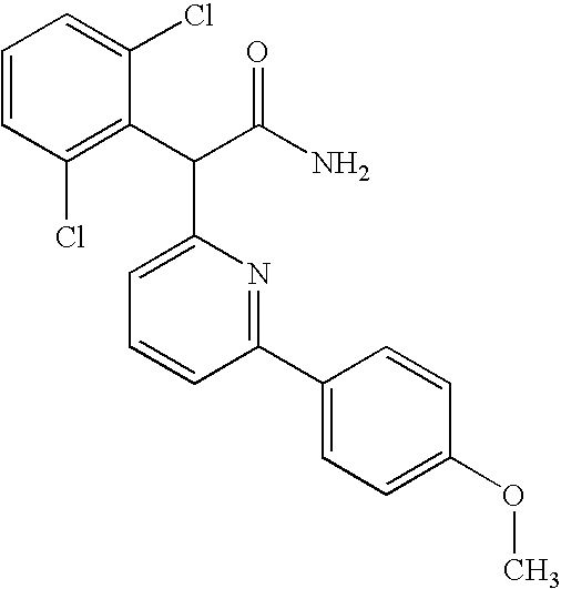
C1=CC=C(Cl)C(C(C(N)=O)C2=CC=CC(C3=CC=C(OC)C=C3)=N2)=C1Cl
